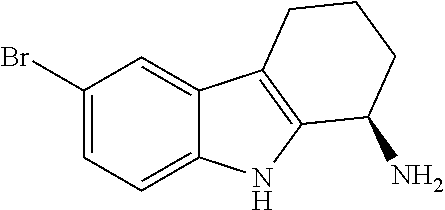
C1(Br)=CC=C2C(=C1)C1=C(N2)C(N)CCC1
